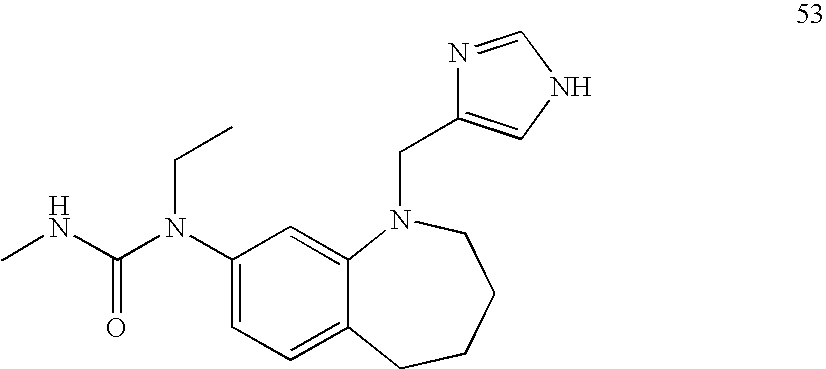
CNC(=O)N(C1=CC=C2C(=C1)N(CC1=CNC=N1)CCCC2)CC
